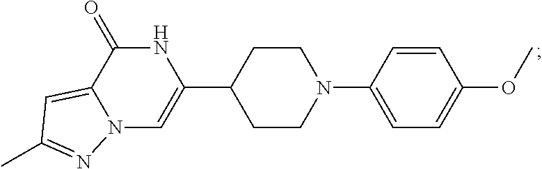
N12C=C(C3CCN(C4=CC=C(OC)C=C4)CC3)NC(=O)C1=CC(C)=N2
